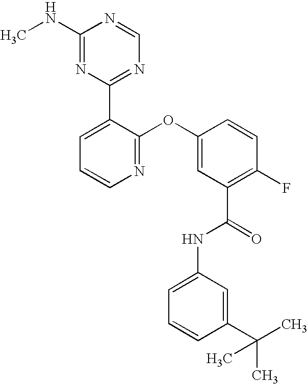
C1(NC)=NC(C2=CC=CN=C2OC2=CC(C(=O)NC3=CC=CC(C(C)(C)C)=C3)=C(F)C=C2)=NC=N1
